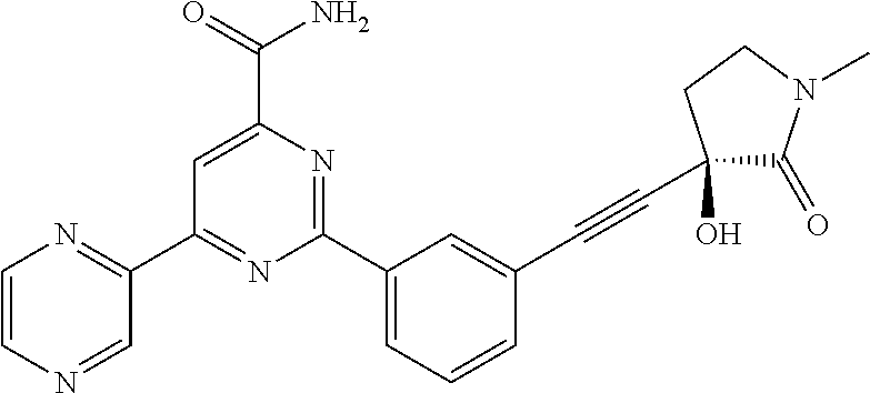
C1=C(C(=O)N)N=C(C2=CC=CC(C#CC3(O)C(=O)N(C)CC3)=C2)N=C1C1=NC=CN=C1
